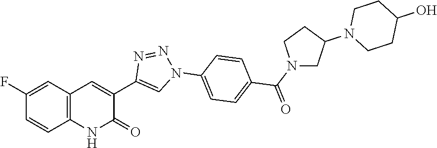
C12=C(C=C(F)C=C1)C=C(C1=CN(C3=CC=C(C(N4CC(N5CCC(O)CC5)CC4)=O)C=C3)N=N1)C(=O)N2
